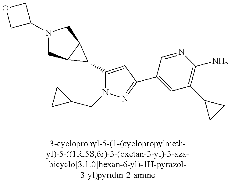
N1(C2COC2)CC2C(C1)C2C1=CC(C2=CC(C3CC3)=C(N)N=C2)=NN1CC1CC1
